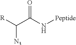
[R]C(C(N[Peptide])=O)[N3]
